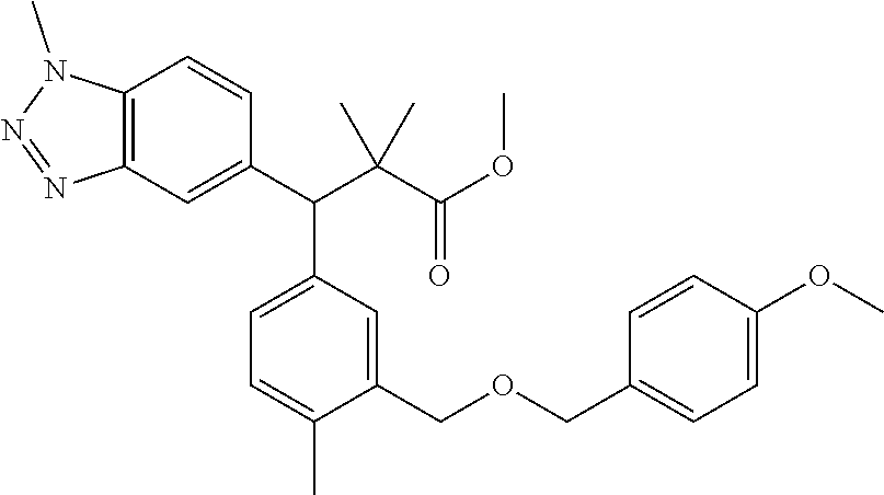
C12=C(C=C(C(C(C(OC)=O)(C)C)C3=CC=C(C)C(COCC4=CC=C(OC)C=C4)=C3)C=C1)N=NN2C
